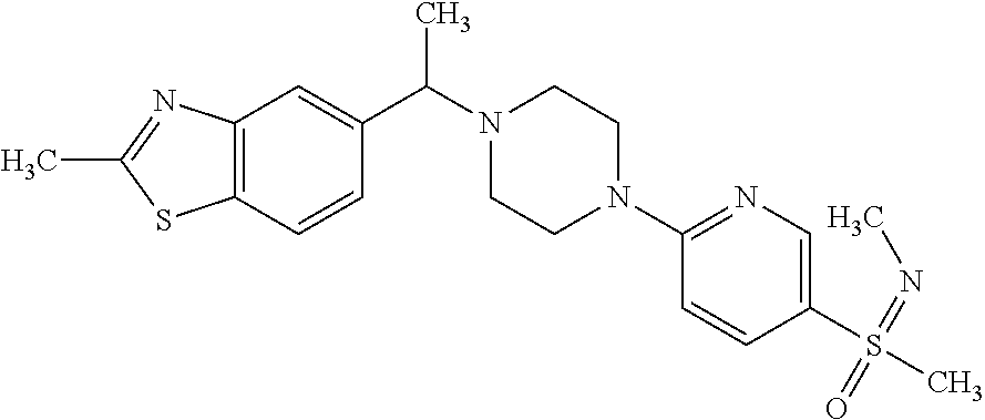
C12=C(C=CC(C(N3CCN(C4=NC=C(S(C)(=NC)=O)C=C4)CC3)C)=C1)SC(C)=N2
